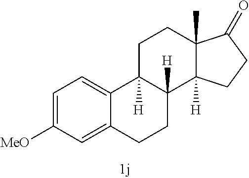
C1=C([MeO])C=C2C(=C1)C1([H])C([H])(CC2)C2([H])C(C)(CC1)C(=O)CC2
